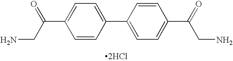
C1=CC(C2=CC=C(C(CN)=O)C=C2)=CC=C1C(=O)CN.[2HCl]
